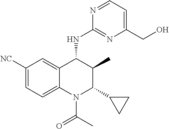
C1([NC])=CC=C2C(=C1)C(NC1=NC(CO)=CC=N1)C(C)C(C1CC1)N2C(C)=O
